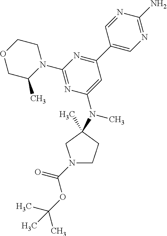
C1(N2CCOCC2C)=NC(N(C2(C)CCN(C(=O)OC(C)(C)C)C2)C)=CC(C2=CN=C(N)N=C2)=N1
